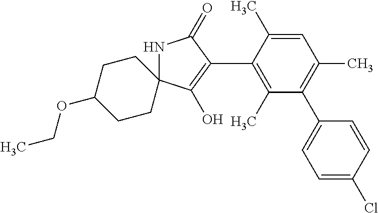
N1C2(C(O)=C(C3=C(C)C(C4=CC=C(Cl)C=C4)=C(C)C=C3C)C1=O)CCC(OCC)CC2
